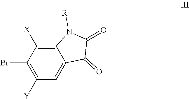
C1([Y])=C(Br)C([X])=C2C(=C1)C(=O)C(=O)N2[R]
